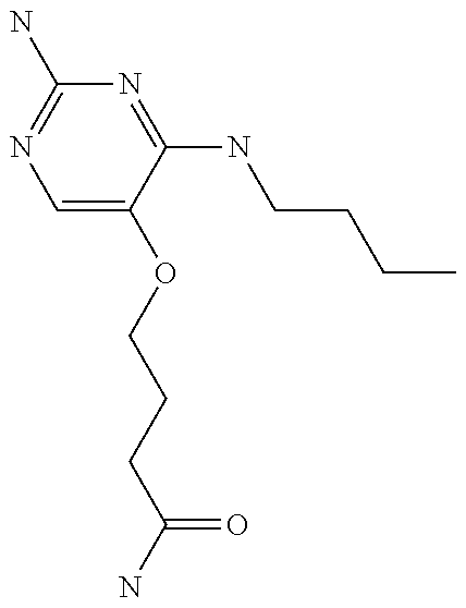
C1=C(OCCCC(=O)N)C(NCCCC)=NC(N)=N1
